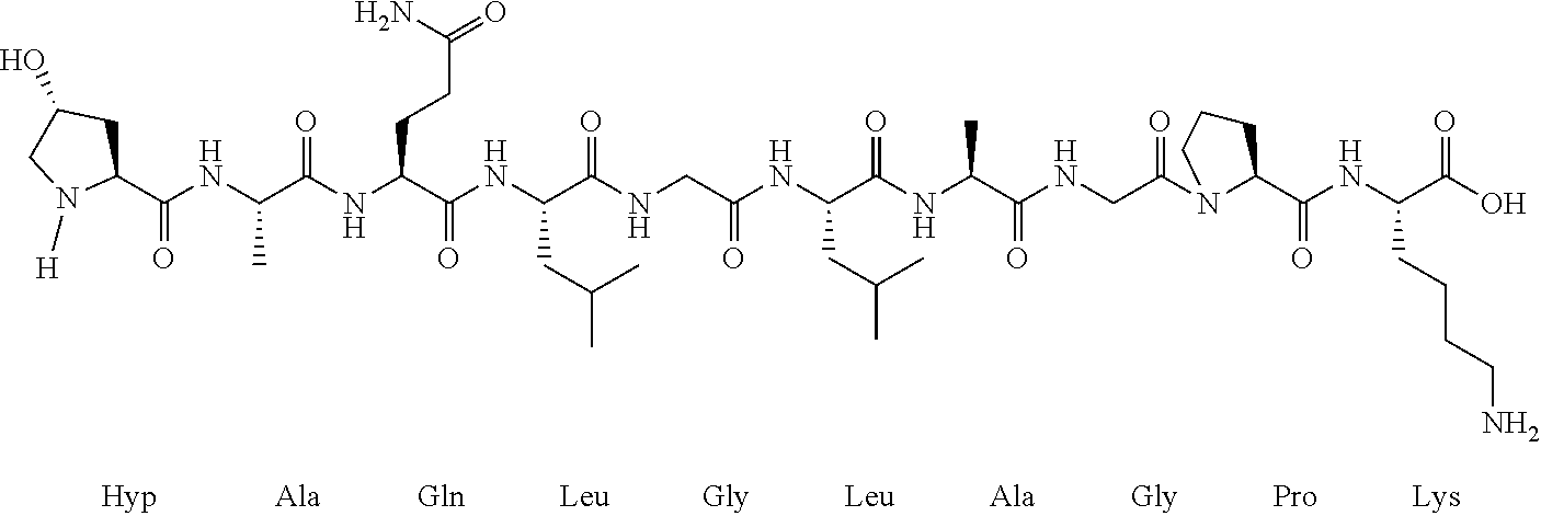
C1(C(NC(C(NC(C(NC(C(NCC(NC(C(NC(C(NCC(N2C(C(NC(C(O)=O)CCCCN)=O)CCC2)=O)=O)C)=O)CC(C)C)=O)=O)CC(C)C)=O)CCC(N)=O)=O)C)=O)CC(O)CN1[H]
